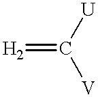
[H2]=C([V])[U]
